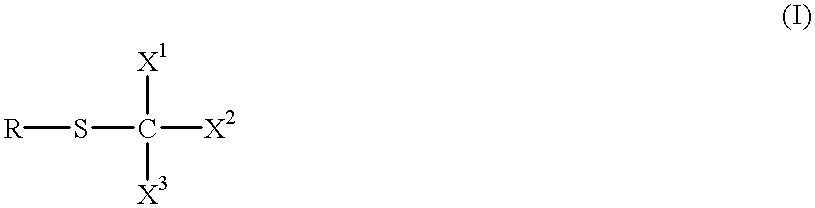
[R]SC([X2])([X3])[X1]
